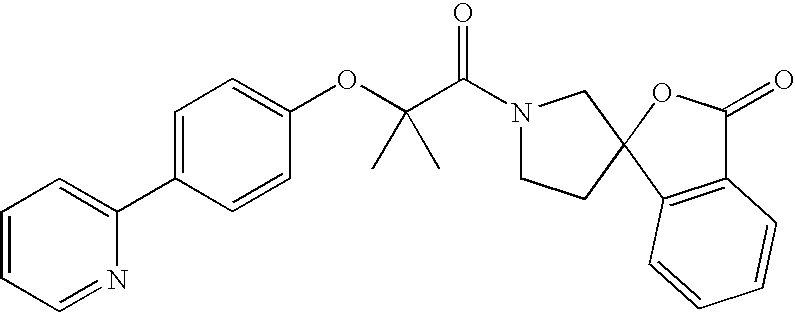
C1=C(C2=CC=CC=N2)C=CC(OC(C)(C)C(=O)N2CCC3(C2)C2=C(C(=O)O3)C=CC=C2)=C1
